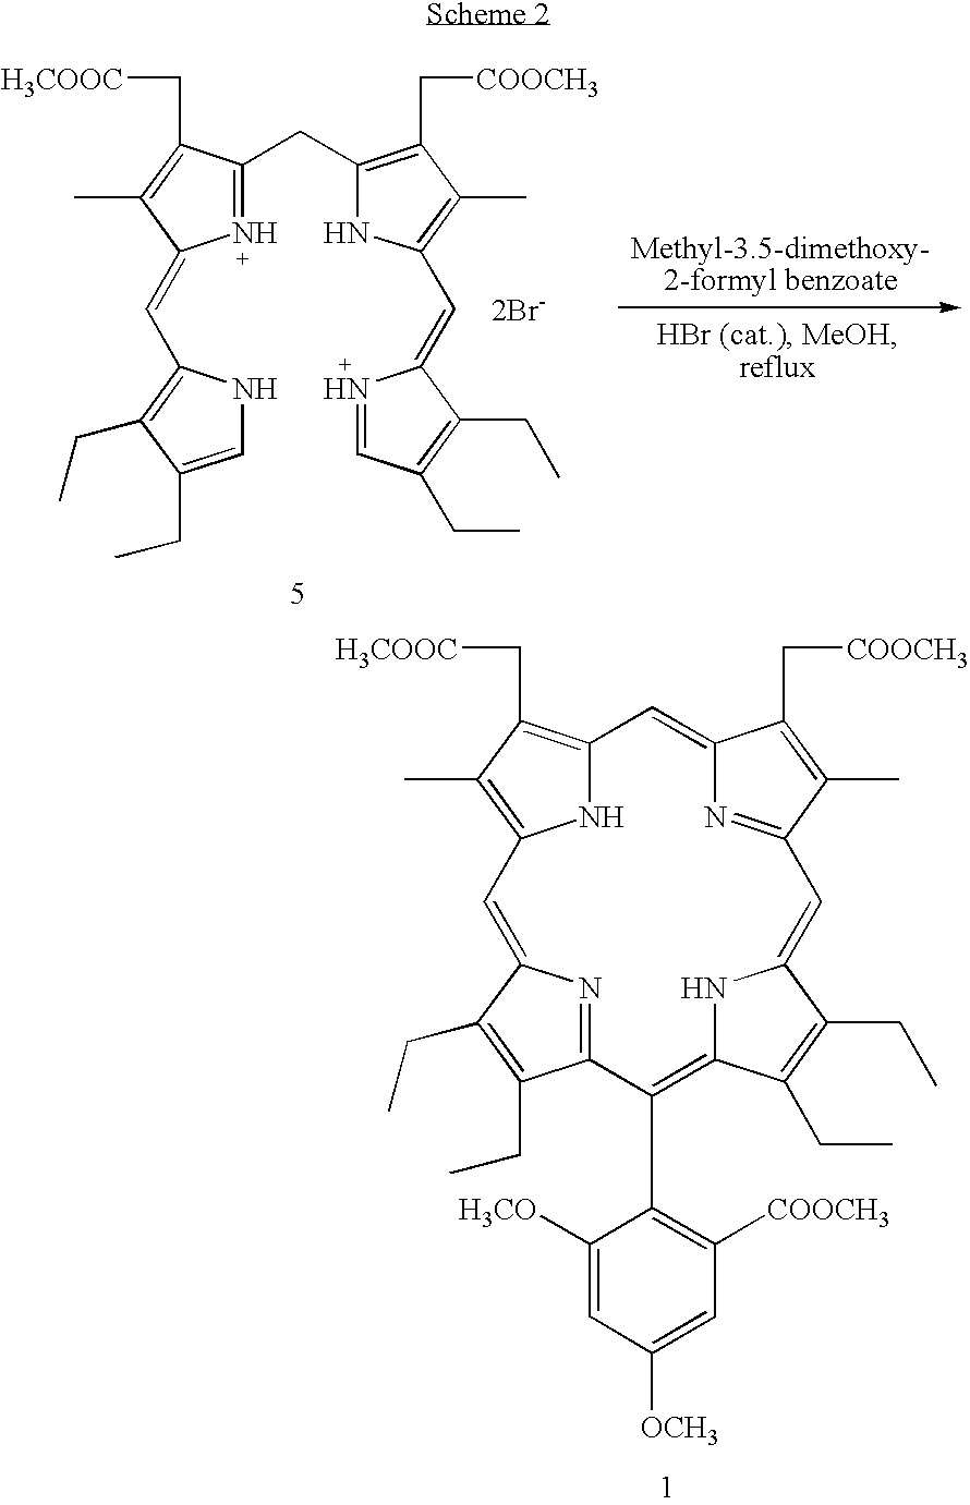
C1(CC2=C(C[COOCH3])C(C)=C(C=C3N=CC(CC)=C3CC)N2)=NC(=CC2=C(CC)C(CC)=CN2)C(C)=C1C[H3COOC].[2Br-].C12=C(C[H3COOC])C(C)=C(N1)C=C1N=C(C(CC)=C1CC)C(C1=C([COOCH3])C=C([OCH3])C=C1[H3CO])=C1NC(=CC3=NC(=C2)C(C[COOCH3])=C3C)C(CC)=C1CC
